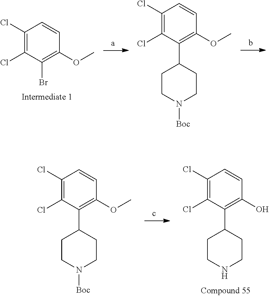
C1(Cl)=C(Cl)C(Br)=C(OC)C=C1.C1(Cl)=C(Cl)C(C2CCN([Boc])CC2)=C(OC)C=C1.C1(Cl)=C(Cl)C(C2CCN([Boc])CC2)=C(OC)C=C1.C1(Cl)=C(Cl)C(C2CCNCC2)=C(O)C=C1
